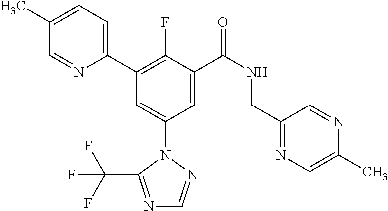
C1(C2=C(F)C(C(NCC3=NC=C(C)N=C3)=O)=CC(N3N=CN=C3C(F)(F)F)=C2)=CC=C(C)C=N1
